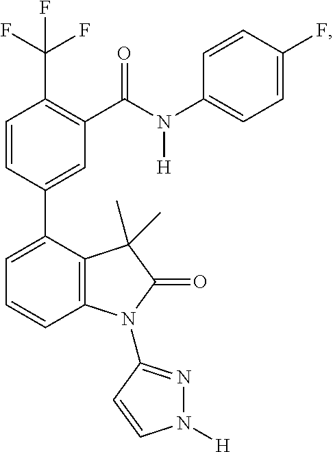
C1=CC(C2=CC=CC3=C2C(C)(C)C(=O)N3C2=NN([H])C=C2)=CC(C(N(C2=CC=C(F)C=C2)[H])=O)=C1C(F)(F)F
